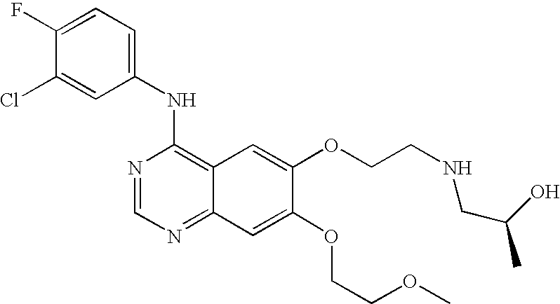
C1(F)=CC=C(NC2=C3C(=NC=N2)C=C(OCCOC)C(OCCNCC(O)C)=C3)C=C1Cl
